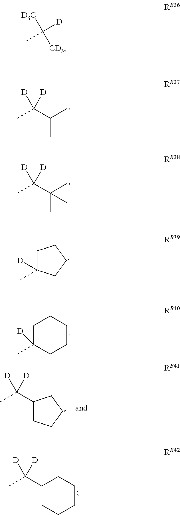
CC([D3C])([D])[CD3].CC(C(C)C)([D])[D].C1(C)([D])CCCCC1.C1(C)([D])CCCC1.CC(C(C)(C)C)([D])[D].C1C(C(C)([D])[D])CCC1.C1C(C(C)([D])[D])CCCC1
